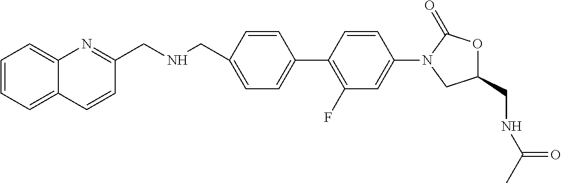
C1(CNCC2=NC3=CC=CC=C3C=C2)=CC=C(C2=C(F)C=C(N3CC(CNC(C)=O)OC3=O)C=C2)C=C1
